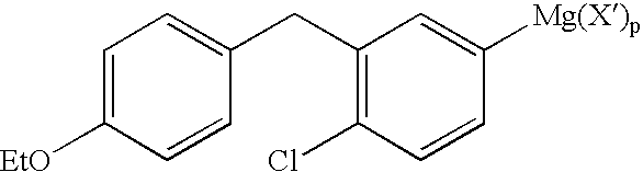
C1(CC2=C(Cl)C=CC([Mg(X)p])=C2)=CC=C([EtO])C=C1
